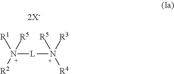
[R1]N([R5])([L]N([R5])([R3])[R4])[R2]
